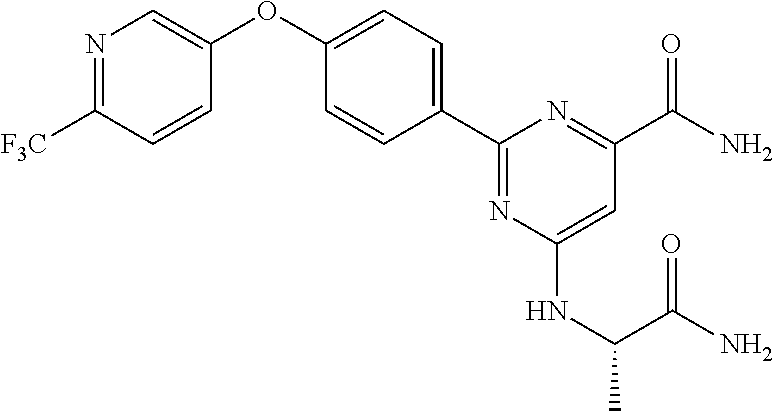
N1=C([F3C])C=CC(OC2=CC=C(C3=NC(NC(C(N)=O)C)=CC(C(=O)N)=N3)C=C2)=C1
